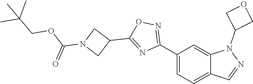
C12=CC=C(C3=NOC(C4CN(C(OCC(C)(C)C)=O)C4)=N3)C=C1N(C1COC1)N=C2
